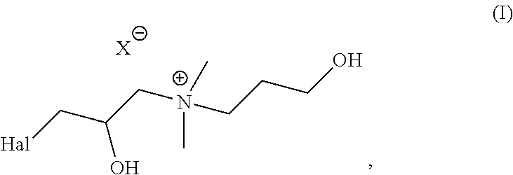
[Hal]CC(C[N+](CCCO)(C)C)O.[X]
